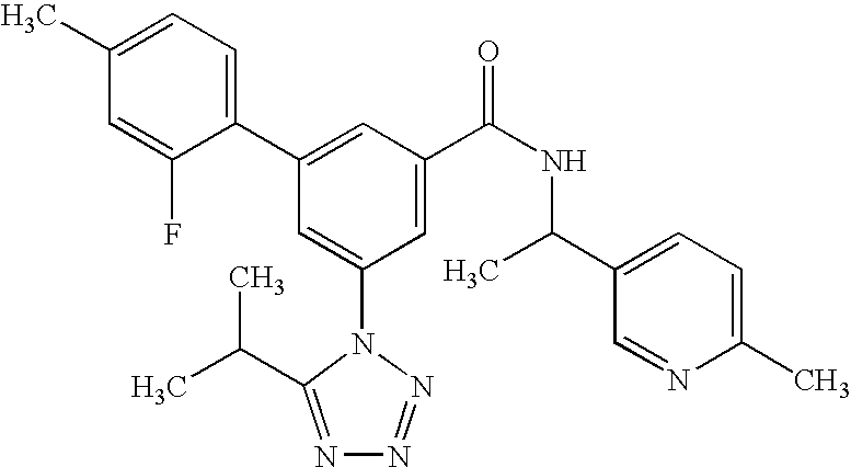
C1(C2=CC(C(NC(C3=CC=C(C)N=C3)C)=O)=CC(N3C(C(C)C)=NN=N3)=C2)=CC=C(C)C=C1F
